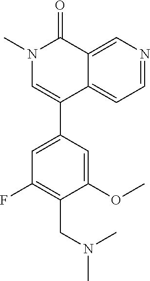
N1(C)C(=O)C2=CN=CC=C2C(C2=CC(F)=C(CN(C)C)C(OC)=C2)=C1
